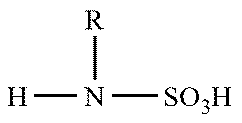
[R]N([SO3H])[H]
